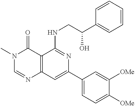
C12=C(C=C(C3=CC=C([OMe])C([OMe])=C3)N=C1NCC(C1=CC=CC=C1)O)N=CN(C)C2=O
